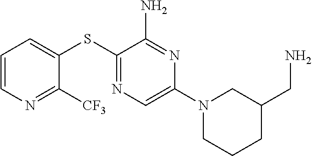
C1=CN=C([CF3])C(SC2=NC=C(N3CCCC(CN)C3)N=C2N)=C1
